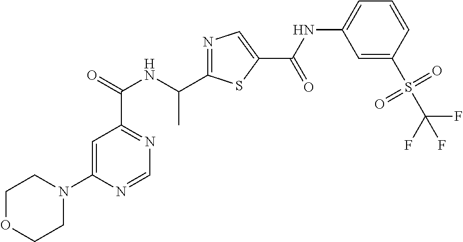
C1=C(N2CCOCC2)N=CN=C1C(NC(C1=NC=C(C(=O)NC2=CC=CC(S(C(F)(F)F)(=O)=O)=C2)S1)C)=O
